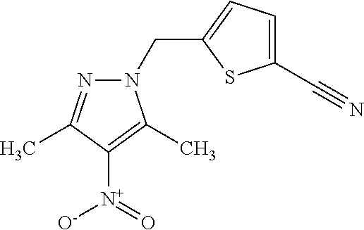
N1(CC2=CC=C(C#N)S2)N=C(C)C([N+](=O)[O-])=C1C
